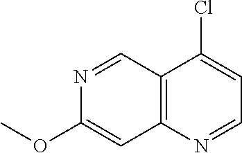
C12=C(N=CC=C1Cl)C=C(OC)N=C2
